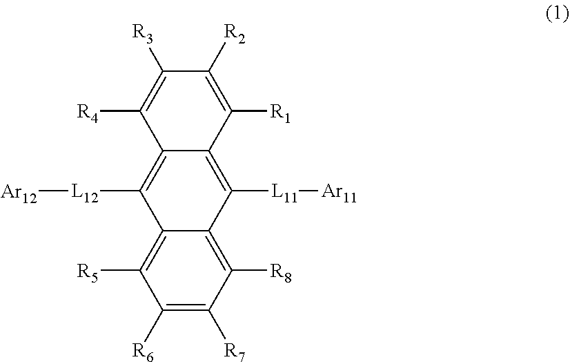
C1([R6])=C([R7])C([R8])=C2C(=C1[R5])C([L12][Ar12])=C1C(=C2[L11][Ar11])C([R1])=C([R2])C([R3])=C1[R4]
